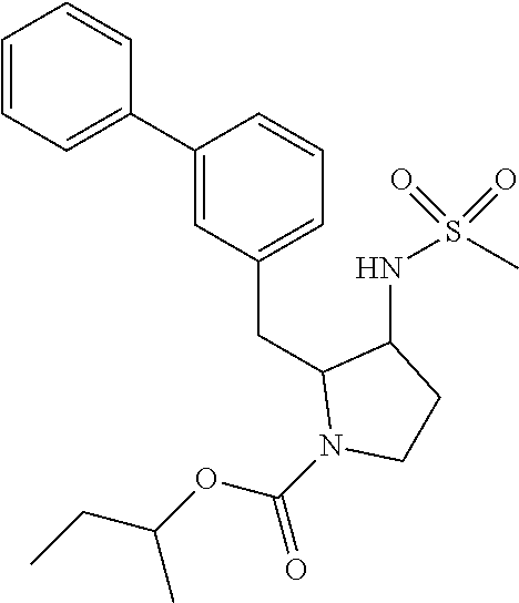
C1(C2=CC=CC=C2)=CC(CC2N(C(OC(CC)C)=O)CCC2NS(C)(=O)=O)=CC=C1
